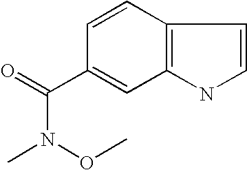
C12=C(C=CC(C(N(C)OC)=O)=C1)C=CN2
